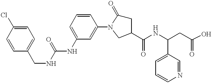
C(NC1=CC=CC(N2C(=O)CC(C(NC(CC(O)=O)C3=CC=CN=C3)=O)C2)=C1)(NCC1=CC=C(Cl)C=C1)=O
